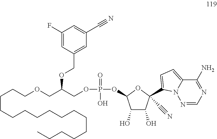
C(CCCCCCCCCCCCC)CCOCC(COP(=O)(O)OC1C(O)C(O)C(C#N)(C2=CC=C3C(N)=NC=NN32)O1)OCC1=CC(C#N)=CC(F)=C1
